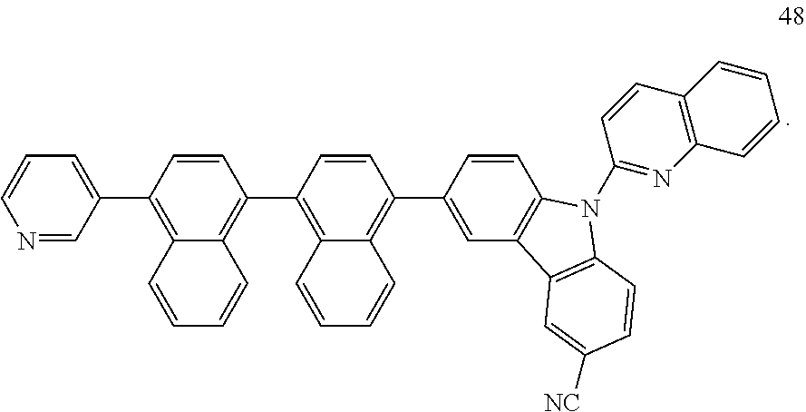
C12=C(C3=CC=CN=C3)C=CC(C3=C4C(=C(C5=CC6=C(C=C5)N(C5=NC7=C(C=C5)C=CC=C7)C5=C6C=C([NC])C=C5)C=C3)C=CC=C4)=C1C=CC=C2
